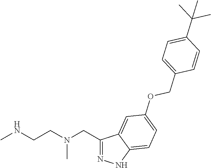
C1(CN(CCNC)C)=NNC2=CC=C(OCC3=CC=C(C(C)(C)C)C=C3)C=C12
